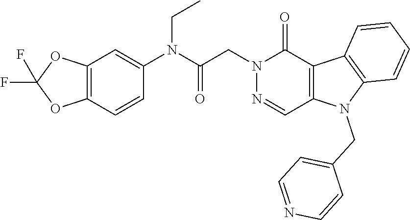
N1(CC(N(C2=CC3=C(C=C2)OC(F)(F)O3)CC)=O)N=CC2=C(C1=O)C1=C(N2CC2=CC=NC=C2)C=CC=C1
